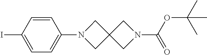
C1=C(I)C=CC(N2CC3(C2)CN(C(OC(C)(C)C)=O)C3)=C1
